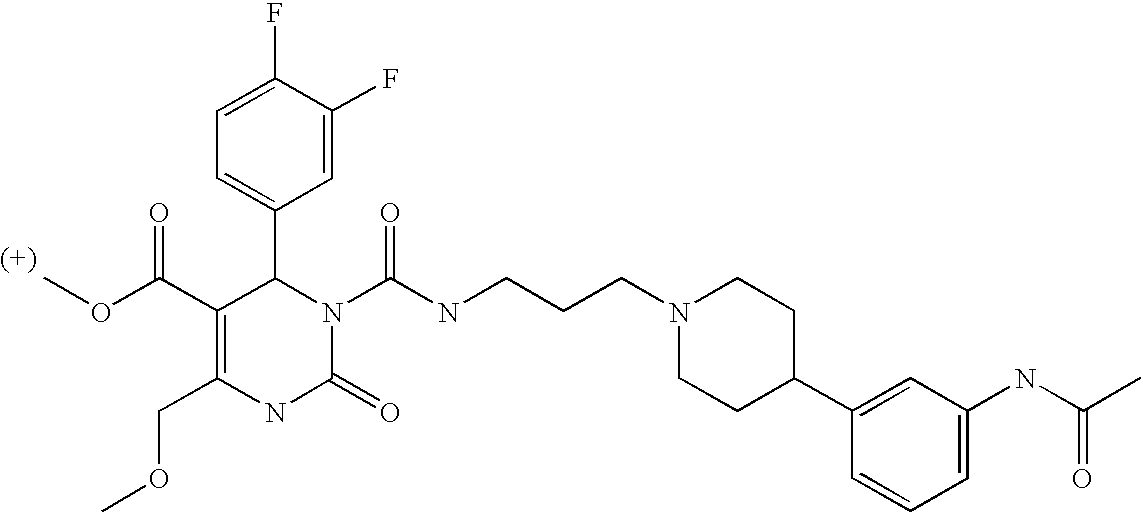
C1(F)=CC=C(C2C(C(=O)OC)=C(COC)NC(=O)N2C(=O)NCCCN2CCC(C3=CC(NC(C)=O)=CC=C3)CC2)C=C1F
